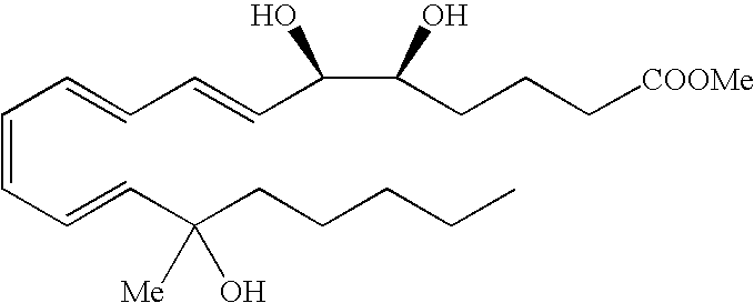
C(=CC=CC(CCCCC)(O)[Me])C=CC=CC(C(CCC[COOMe])O)O
